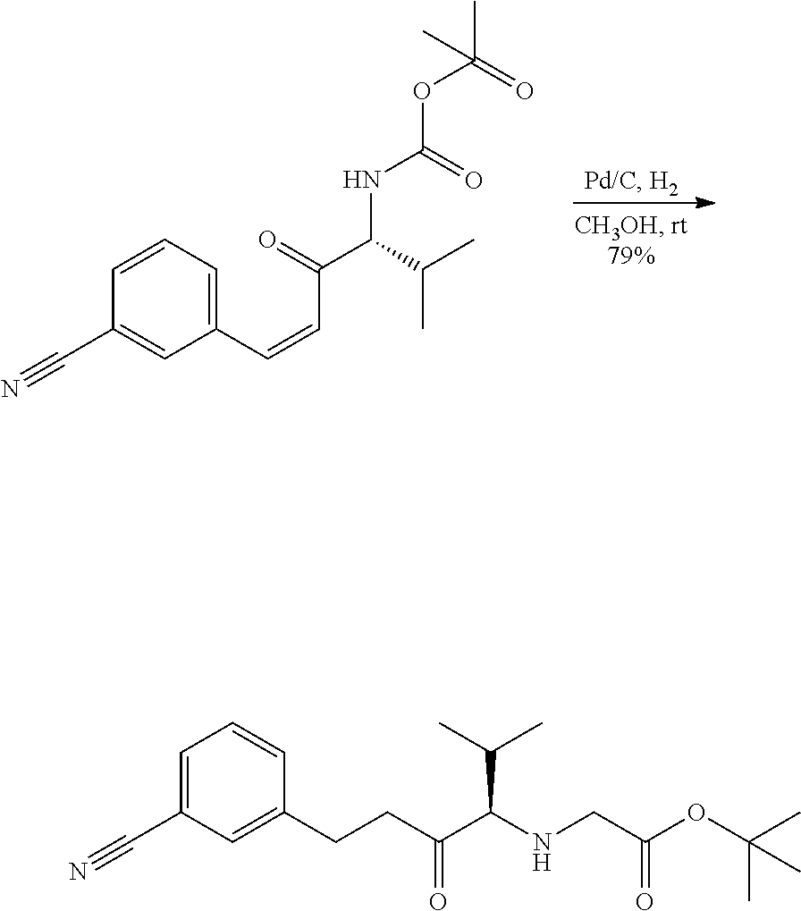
C(=CC1=CC=CC(C#N)=C1)C(C(C(C)C)NC(OC(C)(=O)C)=O)=O.C(C(=O)OC(C)(C)C)NC(C(CCC1=CC(C#N)=CC=C1)=O)C(C)C
